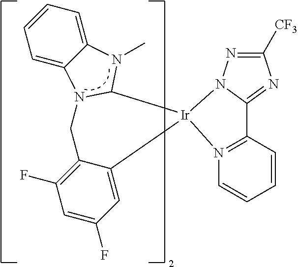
C1([CF3])=NN2C(=N1)C1=N(C=CC=C1)[Ir]21C2N(C3=CC=CC=C3N2C)CC2=C(F)C=C(F)C=C12
